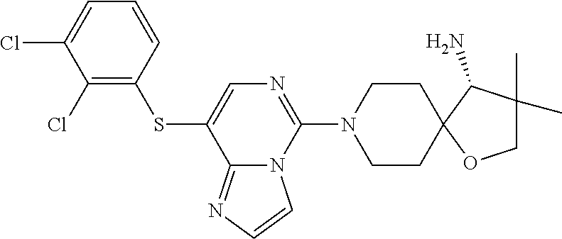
C1=CC(SC2=CN=C(N3CCC4(CC3)OCC(C)(C)C4N)N3C2=NC=C3)=C(Cl)C(Cl)=C1
